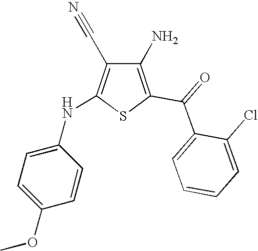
C1(N)=C(C(=O)C2=CC=CC=C2Cl)SC(NC2=CC=C(OC)C=C2)=C1C#N
